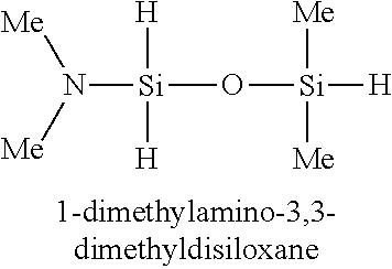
[Si](O[Si]([H])([Me])[Me])([H])([H])N([Me])[Me]
